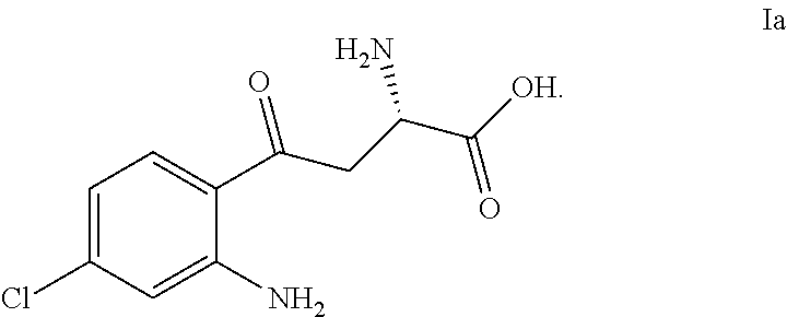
C1=C(Cl)C=C(N)C(C(CC(C([OH])=O)N)=O)=C1
